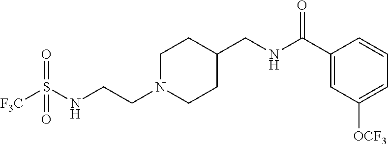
C(CN1CCC(CNC(C2=CC([OCF3])=CC=C2)=O)CC1)NS([F3C])(=O)=O
